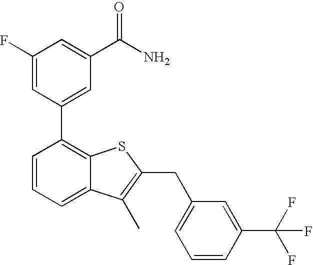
C1(F)=CC(C2=C3C(=CC=C2)C(C)=C(CC2=CC=CC(C(F)(F)F)=C2)S3)=CC(C(N)=O)=C1
